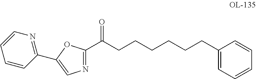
C1(CCCCCCC(C2=NC=C(C3=NC=CC=C3)O2)=O)=CC=CC=C1
